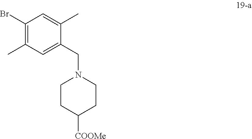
C1(Br)=C(C)C=C(CN2CCC([COOMe])CC2)C(C)=C1
